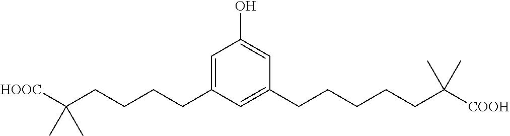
C1=C(CCCCC([HOOC])(C)C)C=C(CCCCCC([COOH])(C)C)C=C1O
